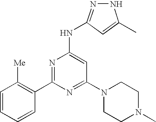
C1(C2=NC(NC3=NNC(C)=C3)=CC(N3CCN(C)CC3)=N2)=C([Me])C=CC=C1
